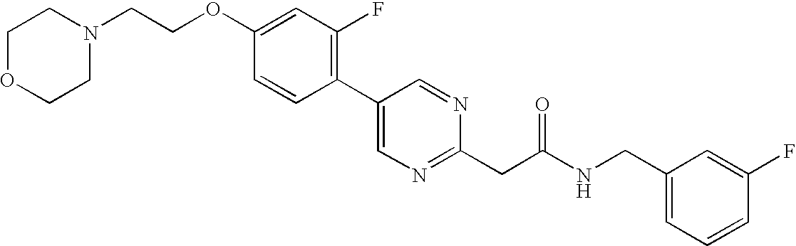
C(OC1=CC(F)=C(C2=CN=C(CC(NCC3=CC=CC(F)=C3)=O)N=C2)C=C1)CN1CCOCC1
